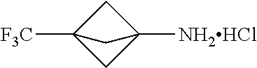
C1C2([F3C])CC1([NH2HCl])C2
